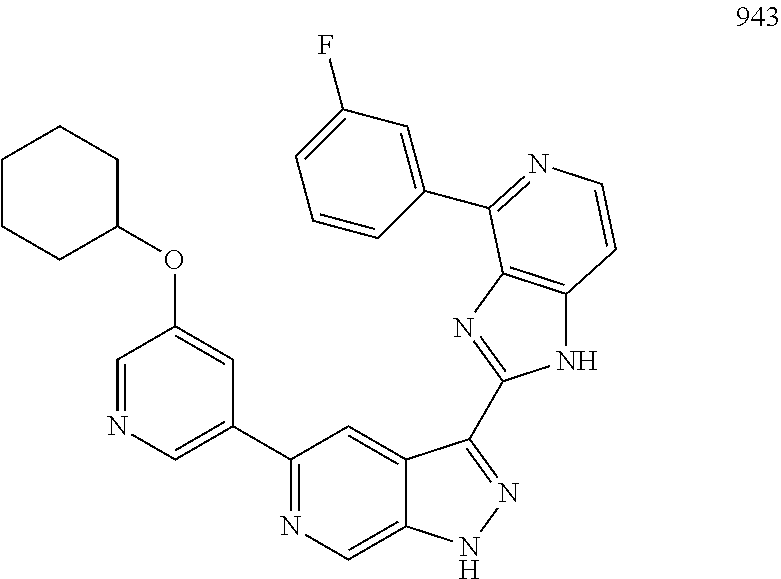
C1=C(C2=NC=C3C(=C2)C(C2=NC4=C(N2)C=CN=C4C2=CC(F)=CC=C2)=NN3)C=C(OC2CCCCC2)C=N1
